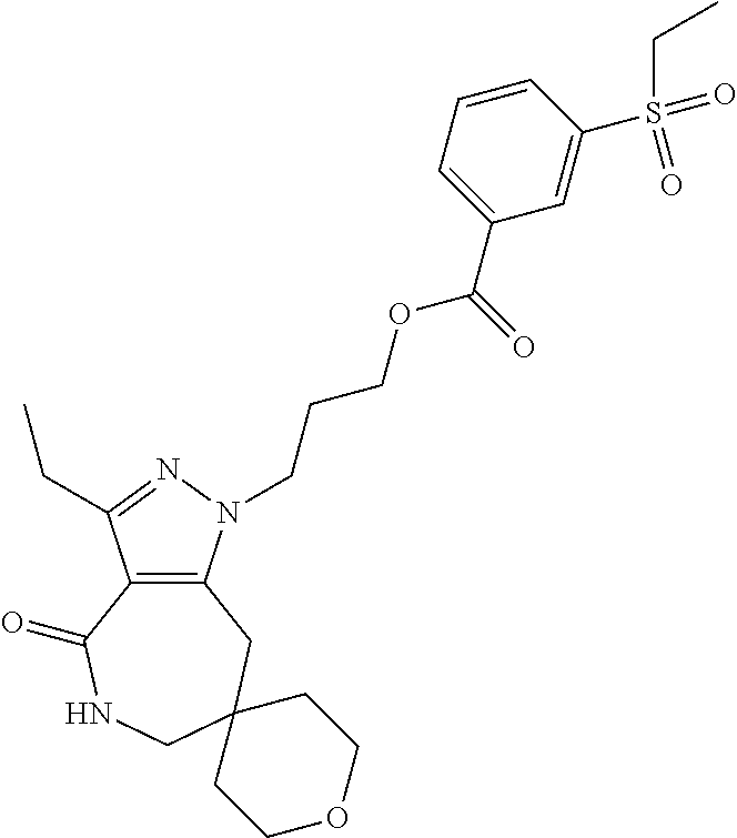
C12=C(N(CCCOC(C3=CC=CC(S(=O)(CC)=O)=C3)=O)N=C1CC)CC1(CNC2=O)CCOCC1
